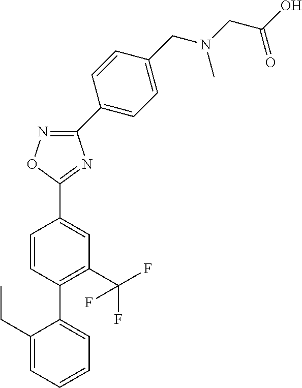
C1=CC(C2=CC=CC=C2CC)=C(C(F)(F)F)C=C1C1=NC(C2=CC=C(CN(CC(O)=O)C)C=C2)=NO1
